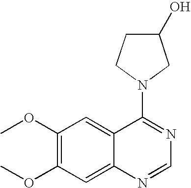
C12=CC(OC)=C(OC)C=C1N=CN=C2N1CCC(O)C1
